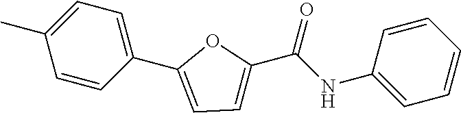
C1=C(C)C=CC(C2=CC=C(C(NC3=CC=CC=C3)=O)O2)=C1
